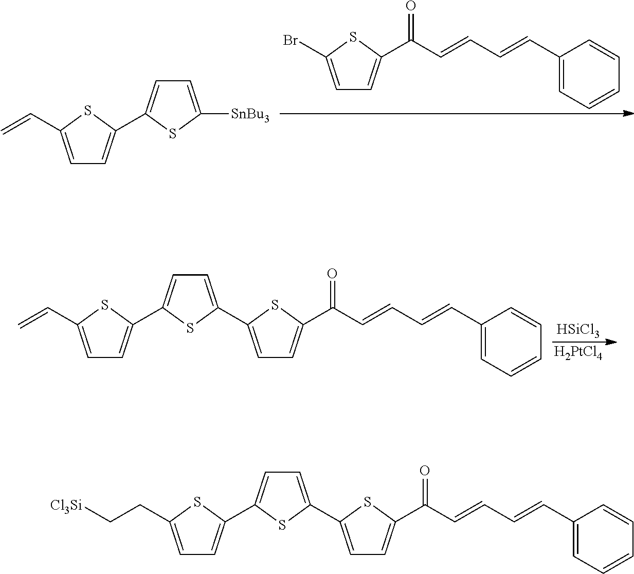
C1=C(C=C)SC(C2=CC=C([SnBu3])S2)=C1.C1=C(Br)SC(C(=O)C=CC=CC2=CC=CC=C2)=C1.C1=C(C=C)SC(C2=CC=C(C3=CC=C(C(=O)C=CC=CC4=CC=CC=C4)S3)S2)=C1.[HSiCl3].[H2PtCl4].C1=C(CC[Cl3Si])SC(C2=CC=C(C3=CC=C(C(=O)C=CC=CC4=CC=CC=C4)S3)S2)=C1
